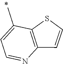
C12=C(C(C)=CC=N1)SC=C2
